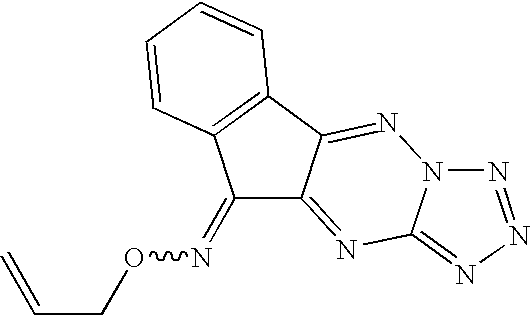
C1(=NOCC=C)C2=NC3=NN=NN3N=C2C2=C1C=CC=C2
